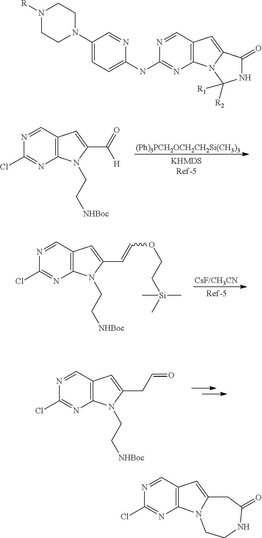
C1(NC2=CC=C(N3CCN([R])CC3)C=N2)=NC2=C(C=N1)C=C1N2C([R2])([R1])NC1=O.C1(Cl)=NC2=C(C=N1)C=C(C([H])=O)N2CC[NHBoc].C1(Cl)=NC2=C(C=N1)C=C(C=COCC[Si](C)(C)C)N2CC[NHBoc].C1(Cl)=NC2=C(C=N1)C=C(CC=O)N2CC[NHBoc].C1(Cl)=NC2=C(C=N1)C=C1N2CCNC(=O)C1
